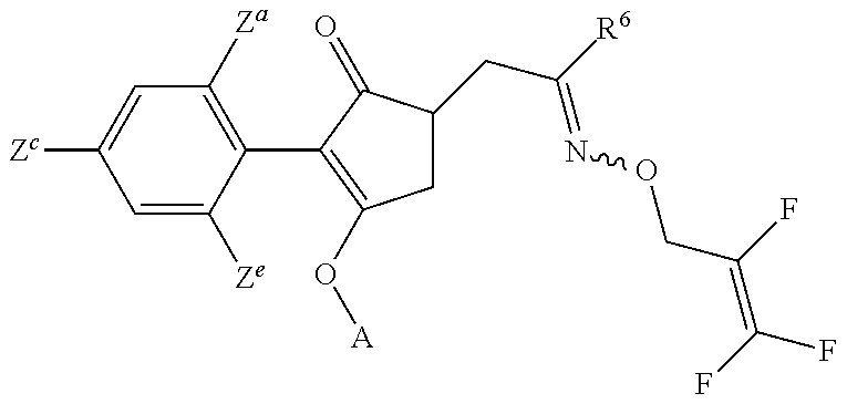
C1=C([Ze])C(C2=C(O[A])CC(CC(=NOCC(=C(F)F)F)[R6])C2=O)=C([Za])C=C1[Zc]
